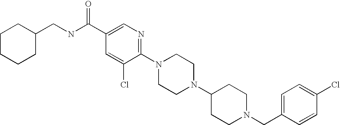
C1(Cl)=CC=C(CN2CCC(N3CCN(C4=NC=C(C(NCC5CCCCC5)=O)C=C4Cl)CC3)CC2)C=C1
